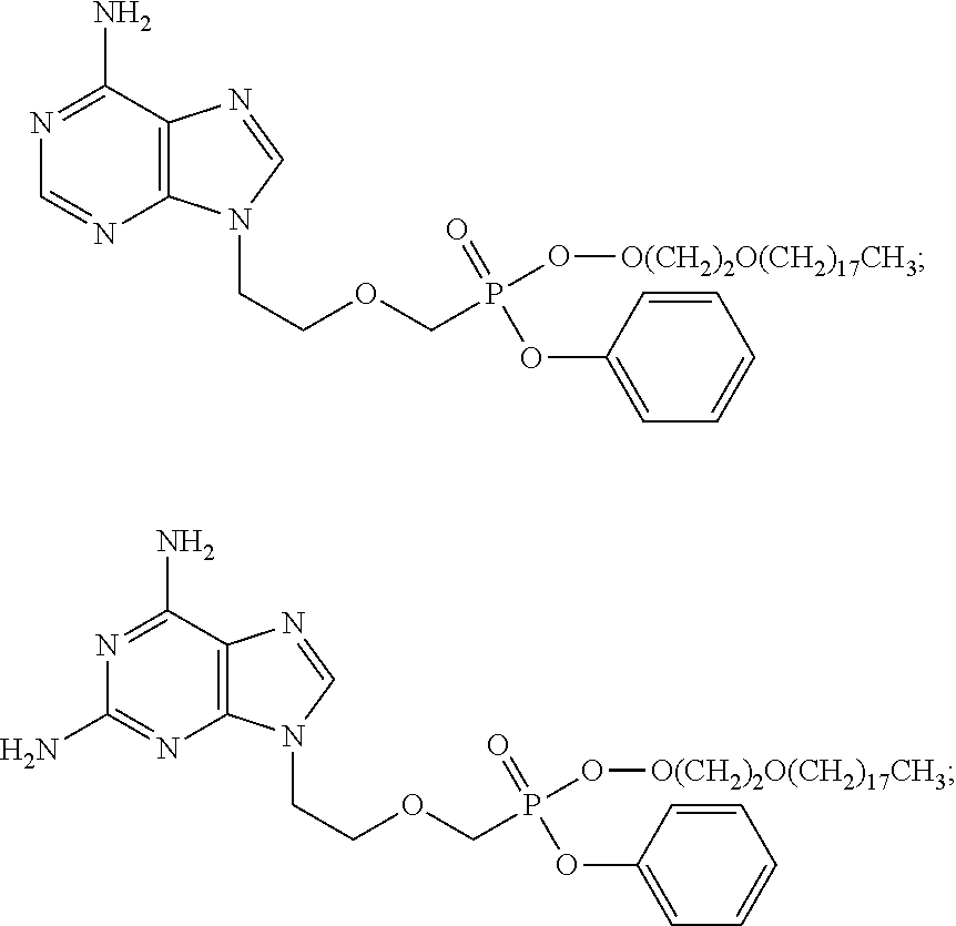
N1=C(N)C2=C(N=C1)N(CCOCP(O[O(CH2)2O(CH2)17CH3])(=O)OC1=CC=CC=C1)C=N2.N1=C(N)C2=C(N=C1N)N(CCOCP(O[O(CH2)2O(CH2)17CH3])(=O)OC1=CC=CC=C1)C=N2
